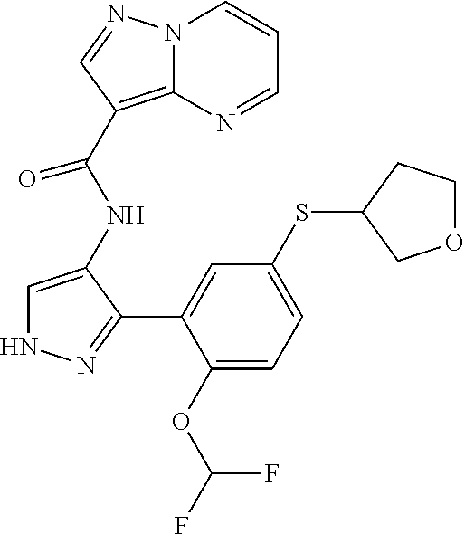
C1=C(NC(C2=C3N(C=CC=N3)N=C2)=O)C(C2=CC(SC3COCC3)=CC=C2OC(F)F)=NN1
